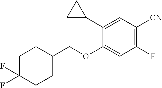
C1C(COC2=CC(F)=C([CN])C=C2C2CC2)CCC(F)(F)C1
